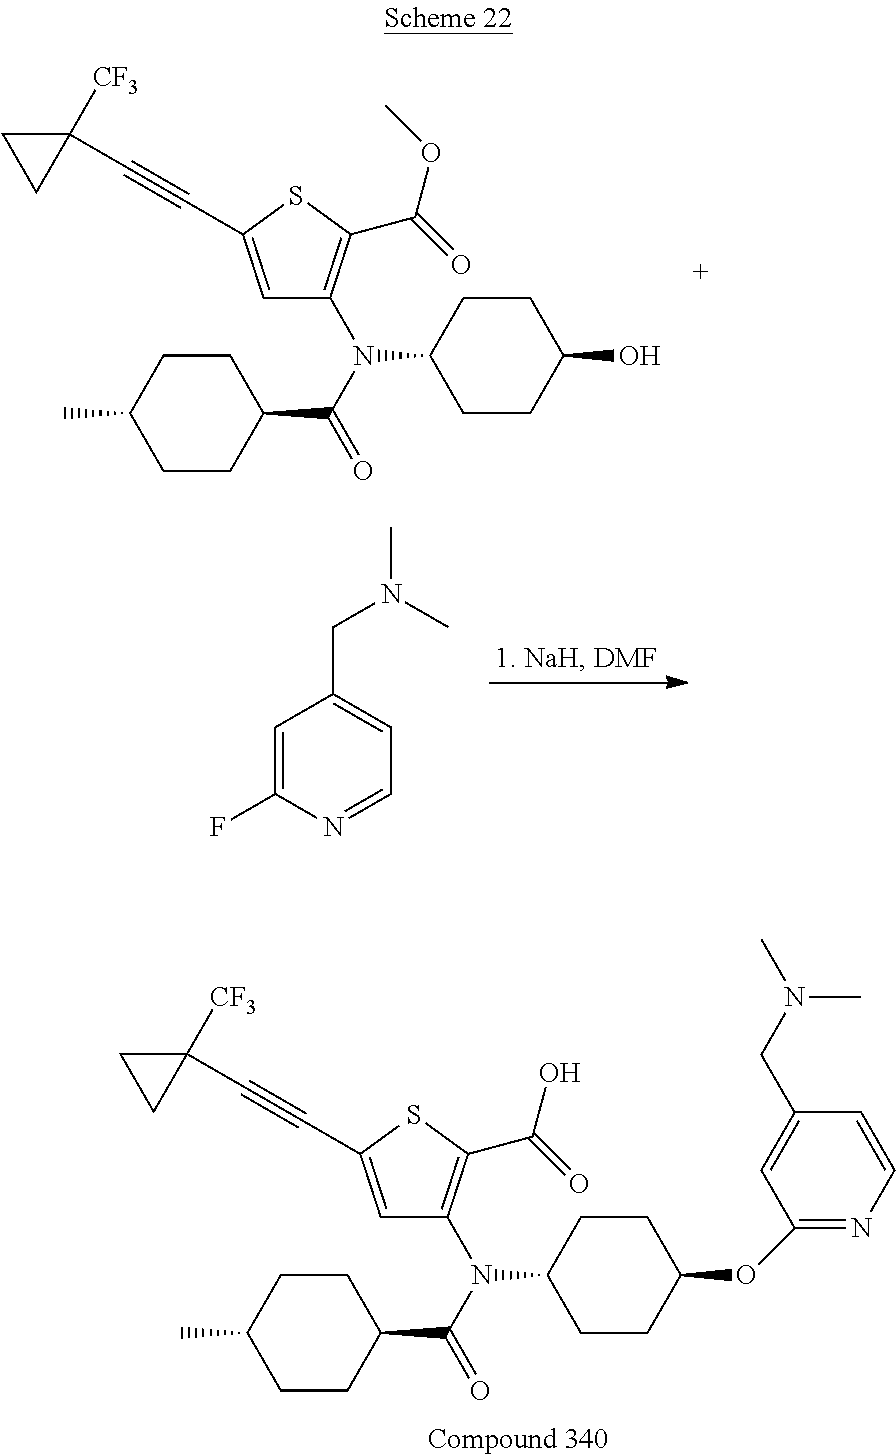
C1(N(C(=O)C2CCC(C)CC2)C2CCC(O)CC2)=C(C(=O)OC)SC(C#CC2([CF3])CC2)=C1.C1=C(F)N=CC=C1CN(C)C.C1(N(C(=O)C2CCC(C)CC2)C2CCC(OC3=NC=CC(CN(C)C)=C3)CC2)=C(C(=O)O)SC(C#CC2([CF3])CC2)=C1
